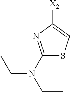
C1(N(CC)CC)=NC([X2])=CS1
